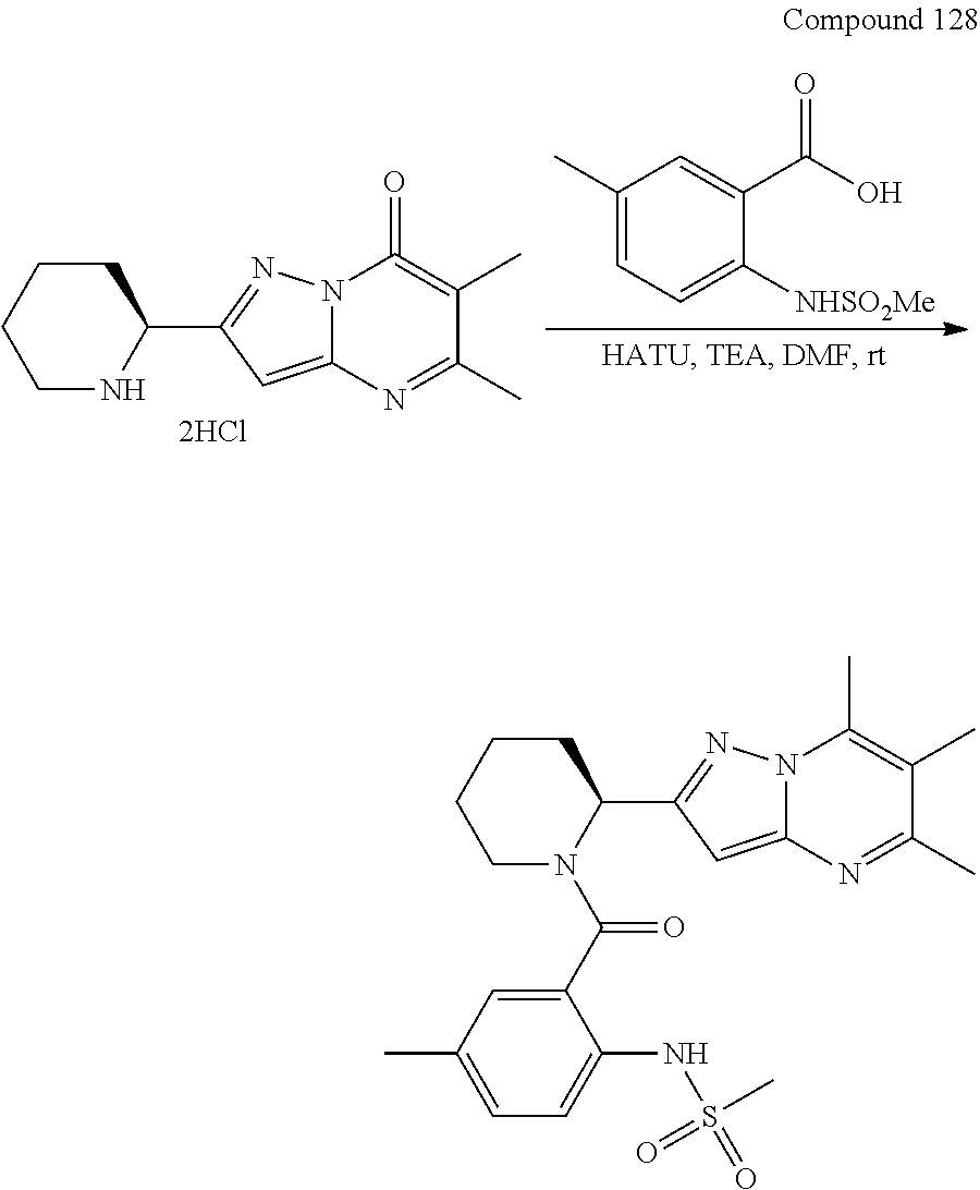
C1(C)=CC=C([NHSO2Me])C(C(O)=O)=C1.N12C(=CC(C3NCCCC3)=N1)N=C(C)C(C)=C2=O.N12C(=CC(C3N(C(C4=CC(C)=CC=C4NS(=O)(=O)C)=O)CCCC3)=N1)N=C(C)C(C)=C2C
